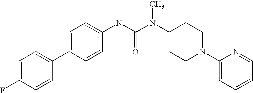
C1=C(F)C=CC(C2=CC=C(NC(N(C3CCN(C4=CC=CC=N4)CC3)C)=O)C=C2)=C1
